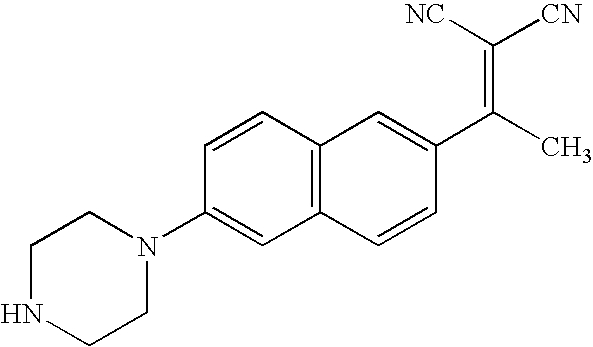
C1(N2CCNCC2)=CC2=C(C=C1)C=C(C(C)=C([CN])[NC])C=C2
